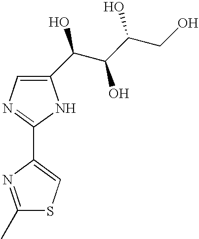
C1(C(C(O)C(O)CO)O)=CN=C(C2=CSC(C)=N2)N1
